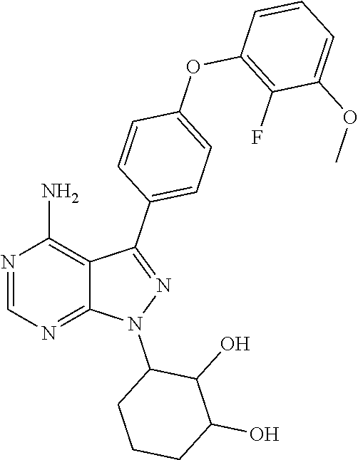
N1(C2CCCC(O)C2O)N=C(C2=CC=C(OC3=C(F)C(OC)=CC=C3)C=C2)C2=C(N)N=CN=C12
